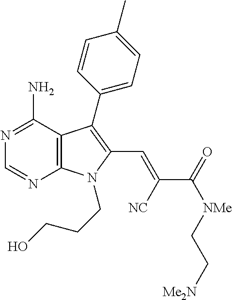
N1=C(N)C2=C(N=C1)N(CCCO)C(C=C([NC])C(=O)[NMe]CC[Me2N])=C2C1=CC=C(C)C=C1
